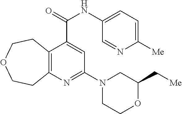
C12=C(N=C(N3CCOC(C[Me])C3)C=C1C(NC1=CC=C([Me])N=C1)=O)CCOCC2
